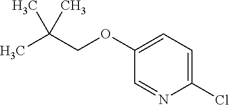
C1(OCC(C)(C)C)=CC=C(Cl)N=C1
